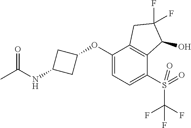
C1(OC2=CC=C(S(C(F)(F)F)(=O)=O)C3=C2CC(F)(F)C3O)CC(NC(C)=O)C1
